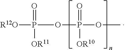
[R12O]P(OP([OR10])(=O)OC)([OR11])=O
